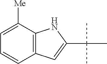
C12=C(C([Me])=CC=C1)NC(C(C)(C)C)=C2
